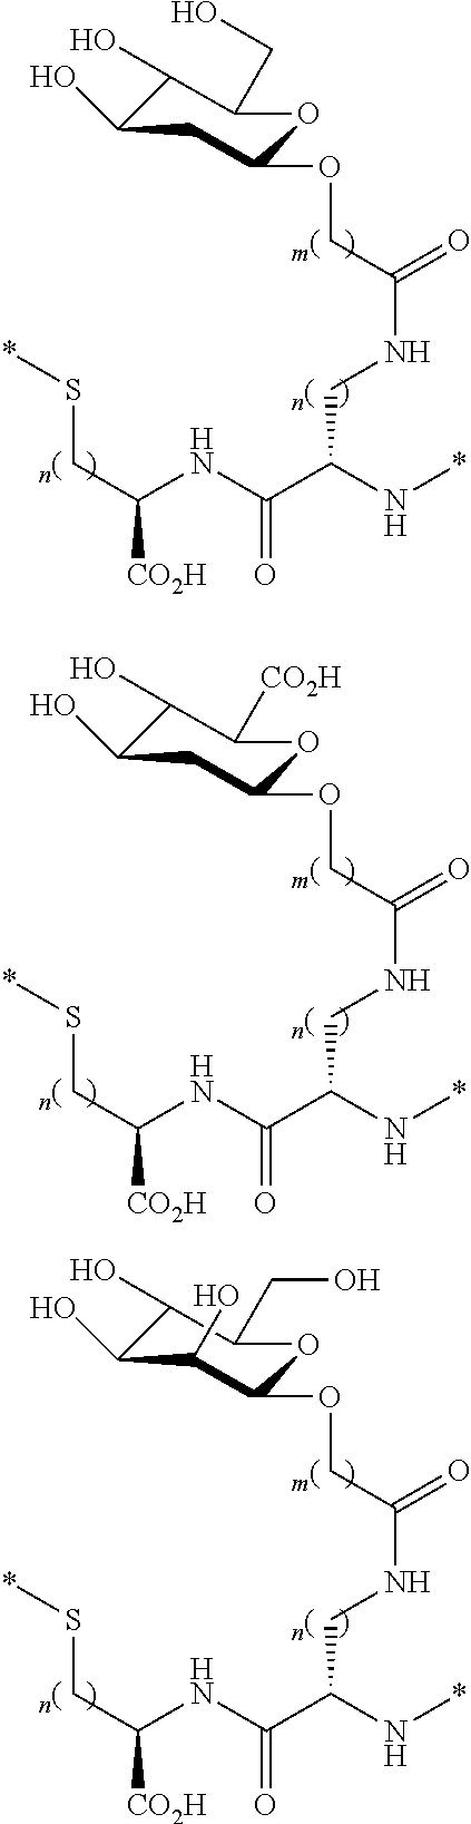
C(C(NC(C(N*)CNC(=O)COC1CC(O)C(O)C(CO)O1)=O)[CO2H])S*.C(C(NC(C(N*)CNC(=O)COC1CC(O)C(O)C([CO2H])O1)=O)[CO2H])S*.C(C(NC(C(N*)CNC(=O)COC1C(O)C(O)C(O)C(CO)O1)=O)[CO2H])S*
